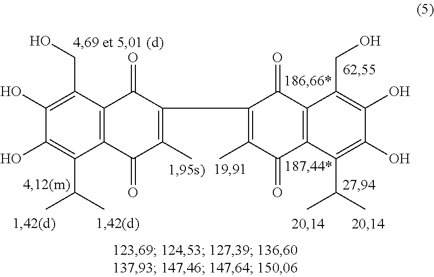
C1(O)=C(C(C)C)C2=C(C(CO)=C1O)C(=O)C(C1=C(C)C(=O)C3=C(C1=O)C(CO)=C(O)C(O)=C3C(C)C)=C(C)C2=O
